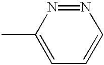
CC1=CC=CN=N1
